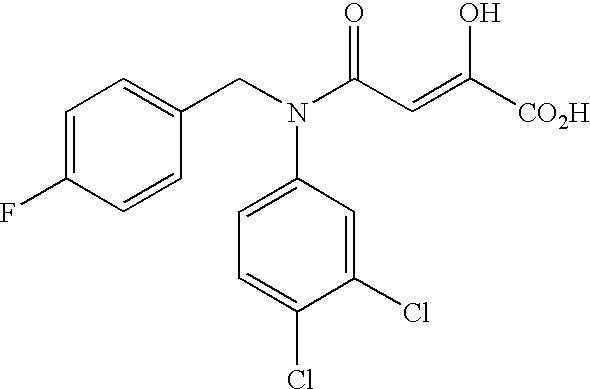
C1=C(F)C=CC(CN(C(C=C([CO2H])O)=O)C2=CC=C(Cl)C(Cl)=C2)=C1
